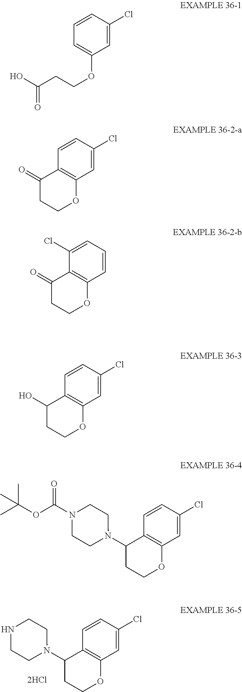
C1=C(Cl)C=CC2=C1OCCC2N1CCNCC1.C1=C(Cl)C=CC=C1OCCC(=O)O.C1=C(Cl)C=CC2=C1OCCC2=O.C1=C(Cl)C=CC2=C1OCCC2O.C1=C(Cl)C=CC2=C1OCCC2N1CCN(C(OC(C)(C)C)=O)CC1.C1=CC=C(Cl)C2=C1OCCC2=O
